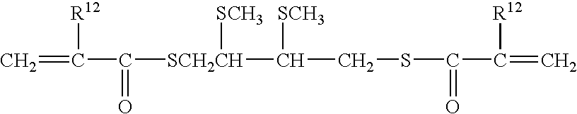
C=C(C([SCH2CH](C(CSC(C(=C)[R12])=O)[SCH3])[SCH3])=O)[R12]
